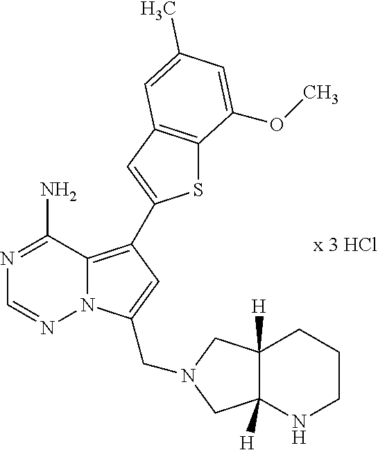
S1C2=C(C=C1C1=C3N(N=CN=C3N)C(CN3CC4([H])C([H])(NCCC4)C3)=C1)C=C(C)C=C2OC
